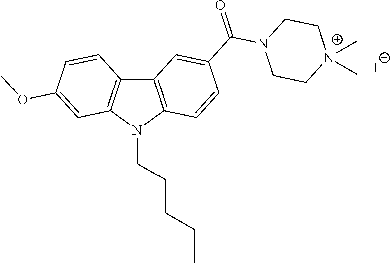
C12=C(N(CCCCC)C3=C1C=CC(OC)=C3)C=CC(C(=O)N1CC[N+](C)(C)CC1)=C2.[I-]
